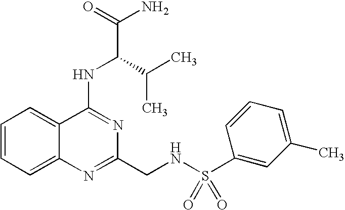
C1=CC=C2C(=C1)C(NC(C(N)=O)C(C)C)=NC(CNS(C1=CC(C)=CC=C1)(=O)=O)=N2
